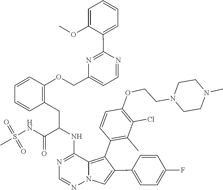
N1=CN=C(NC(CC2=C(OCC3=CC=NC(C4=CC=CC=C4OC)=N3)C=CC=C2)C(NS(=O)(=O)C)=O)C2=C(C3=C(C)C(Cl)=C(OCCN4CCN(C)CC4)C=C3)C(C3=CC=C(F)C=C3)=CN12
